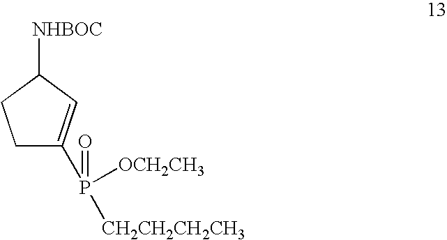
C1C(P(=O)([OCH2CH3])[CH2CH2CH2CH3])=CC([NHBOC])C1
